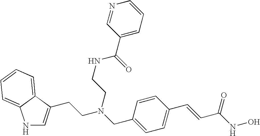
N1C=C(CCN(CC2=CC=C(C=CC(NO)=O)C=C2)CCNC(C2=CC=CN=C2)=O)C2=CC=CC=C12
